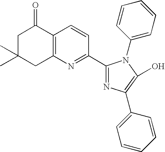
C1C(C)(C)CC2=C(C1=O)C=CC(C1=NC(C3=CC=CC=C3)=C(O)N1C1=CC=CC=C1)=N2
